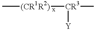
C[(CR1R2)][CR3]([Y])C
